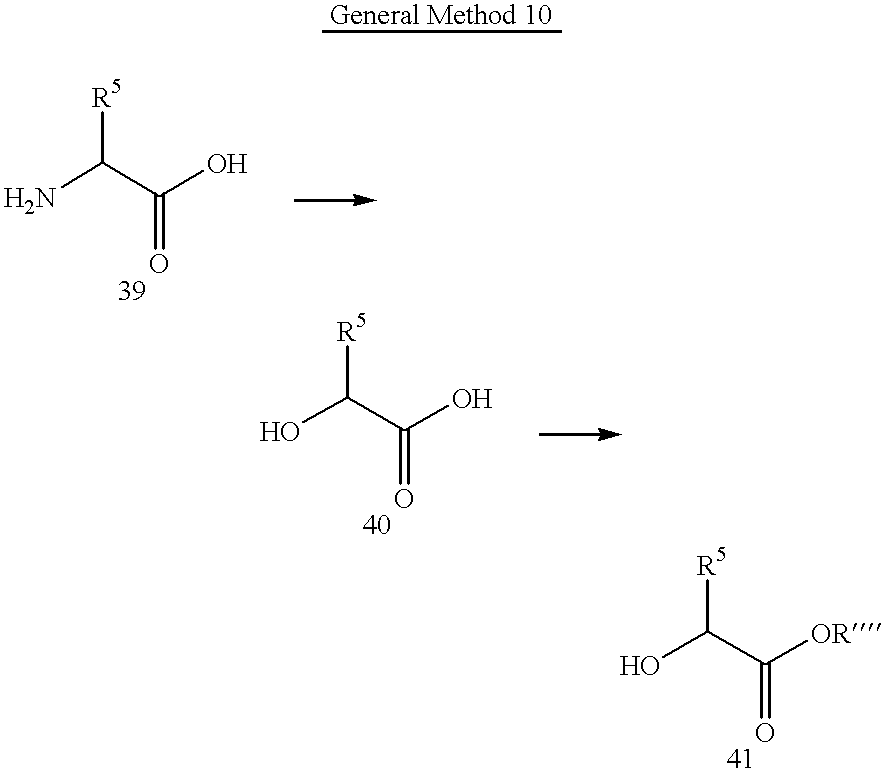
NC(C(O)=O)[R5].OC(C(O)=O)[R5].OC(C([OR])=O)[R5]
